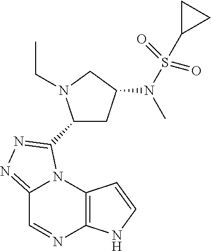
C12=C(N3C(=NN=C3C3CC(N(S(C4CC4)(=O)=O)C)CN3CC)C=N1)C=CN2
